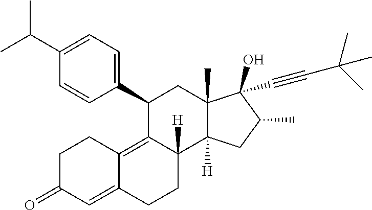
C1(C2=CC=C(C(C)C)C=C2)C2=C3C(=CC(=O)CC3)CCC2([H])C2([H])C(C)(C1)C(C#CC(C)(C)C)(O)C(C)C2
